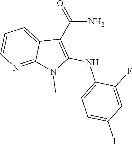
C1=CN=C2C(=C1)C(C(=O)N)=C(NC1=CC=C(I)C=C1F)N2C
